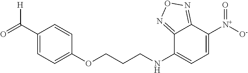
C1(C(=O)[H])=CC=C(OCCCNC2=CC=C([N+](=O)[O-])C3=NON=C23)C=C1
